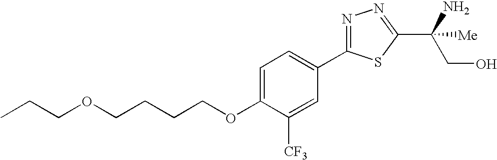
O(CCCCOC1=CC=C(C2=NN=C(C(N)(CO)[Me])S2)C=C1[CF3])CCC
